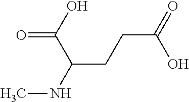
N(C(CCC(=O)O)C(=O)O)C
